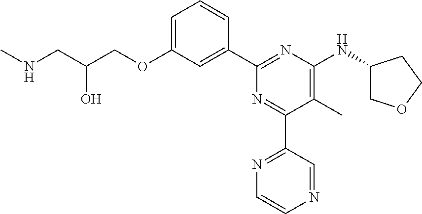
C1=C(OCC(CNC)O)C=C(C2=NC(NC3COCC3)=C(C)C(C3=NC=CN=C3)=N2)C=C1
